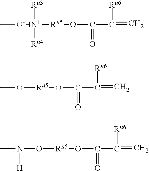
C[O-HN+]([Ru5]OC(C(=C)[Ru6])=O)([Ru3])[Ru4].CO[Ru5]OC(C(=C)[Ru6])=O.CN(O[Ru5]OC(C(=C)[Ru6])=O)[H]
